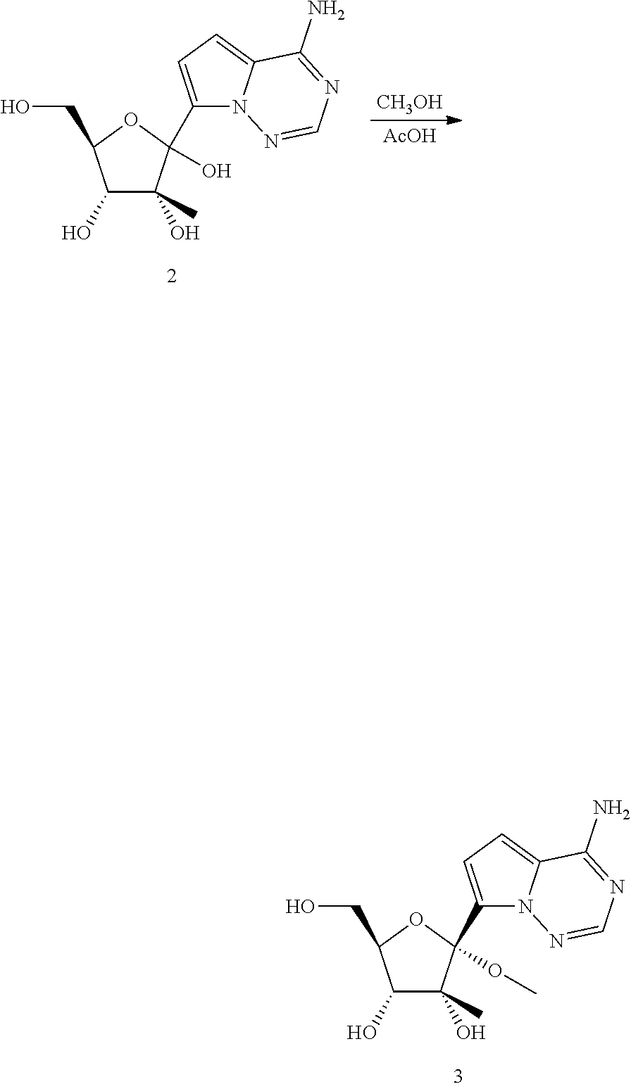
C1(O)C(C)(O)C(C2=CC=C3N2N=CN=C3N)(OC)OC1CO.[AcOH].[CH3OH].C1(O)C(C)(O)C(C2=CC=C3N2N=CN=C3N)(O)OC1CO
